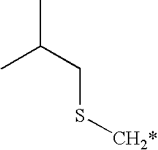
CC(C)CS[CH2*]
